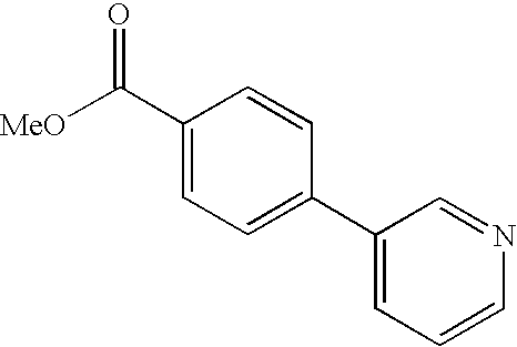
C1(C2=CC=C(C([MeO])=O)C=C2)=CC=CN=C1
